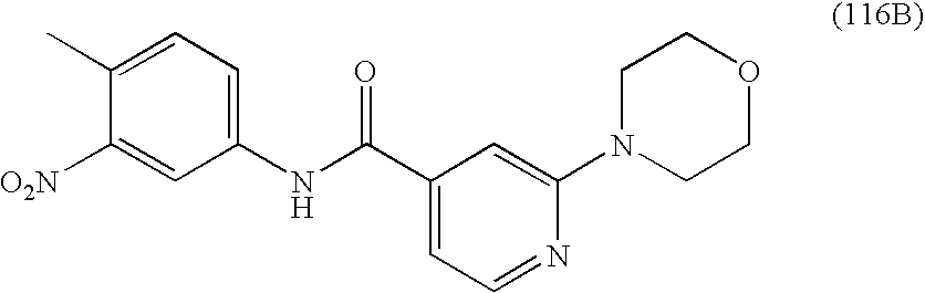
C1([O2N])=CC(NC(C2=CC=NC(N3CCOCC3)=C2)=O)=CC=C1C
